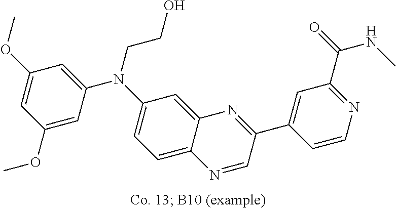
C1(OC)=CC(OC)=CC(N(C2=CC=C3C(=C2)N=C(C2=CC(C(=O)NC)=NC=C2)C=N3)CCO)=C1
